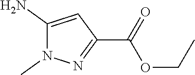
C1(C(=O)OCC)=NN(C)C(N)=C1
